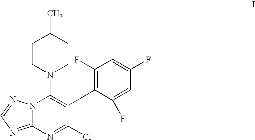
C12=NC=NN1C(N1CCC(C)CC1)=C(C1=C(F)C=C(F)C=C1F)C(Cl)=N2
